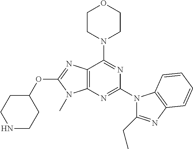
C12=C(N=C(N3C(CC)=NC4=C3C=CC=C4)N=C1N1CCOCC1)N(C)C(OC1CCNCC1)=N2
